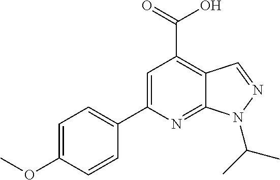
C1=C(C2=CC=C(OC)C=C2)N=C2C(=C1C(=O)O)C=NN2C(C)C
